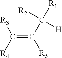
C(=C(C([R1])([R2])[H])[R5])([R4])[R3]
